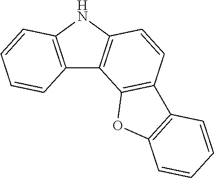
C12=C(NC3=C1C1=C(C=C3)C3=C(O1)C=CC=C3)C=CC=C2
